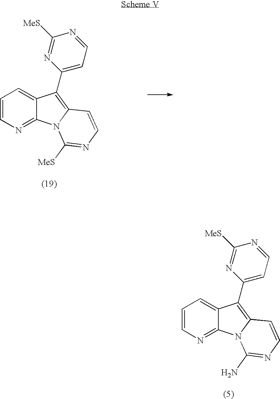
C1=CN=C2C(=C1)C(C1=CC=NC([MeS])=N1)=C1N2C([MeS])=NC=C1.C1=CN=C2C(=C1)C(C1=CC=NC([MeS])=N1)=C1N2C(N)=NC=C1
